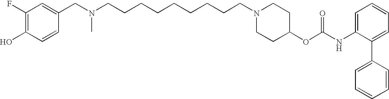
C1(F)=C(O)C=CC(CN(CCCCCCCCCN2CCC(OC(NC3=CC=CC=C3C3=CC=CC=C3)=O)CC2)C)=C1
